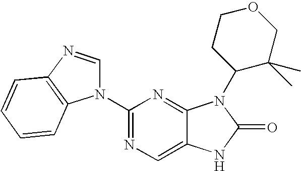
C12=CN=C(N3C=NC4=C3C=CC=C4)N=C1N(C1C(C)(C)COCC1)C(=O)N2
